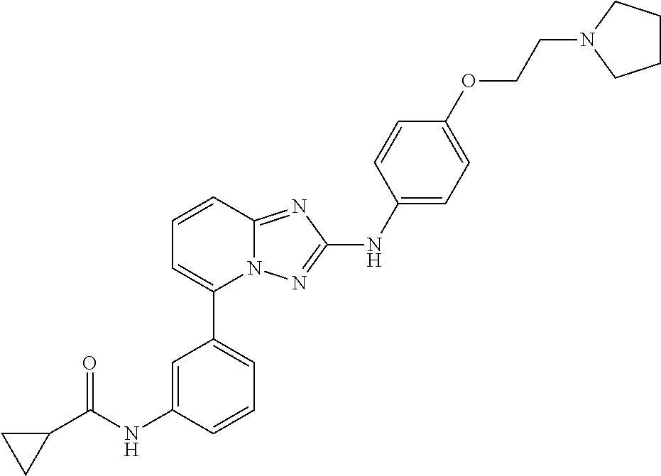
C1=CC2=NC(NC3=CC=C(OCCN4CCCC4)C=C3)=NN2C(C2=CC=CC(NC(C3CC3)=O)=C2)=C1
